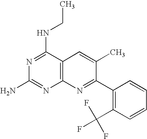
C12=C(C(NCC)=NC(N)=N1)C=C(C)C(C1=C(C(F)(F)F)C=CC=C1)=N2
